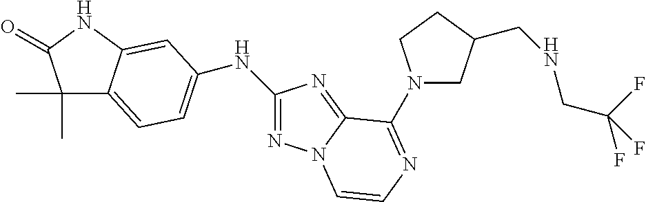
C1(C)(C)C2=CC=C(NC3=NN4C(=N3)C(N3CC(CNCC(F)(F)F)CC3)=NC=C4)C=C2NC1=O
